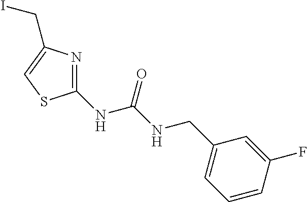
C1(NC(NCC2=CC=CC(F)=C2)=O)=NC(CI)=CS1
